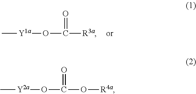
C[Y1a]OC([R3a])=O.C[Y2a]OC(=O)O[R4a]
